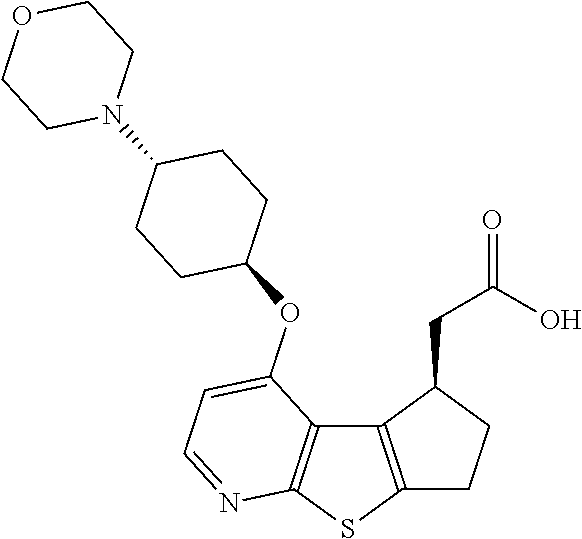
C12=C(SC3=C1C(OC1CCC(N4CCOCC4)CC1)=CC=N3)CCC2CC(=O)O
